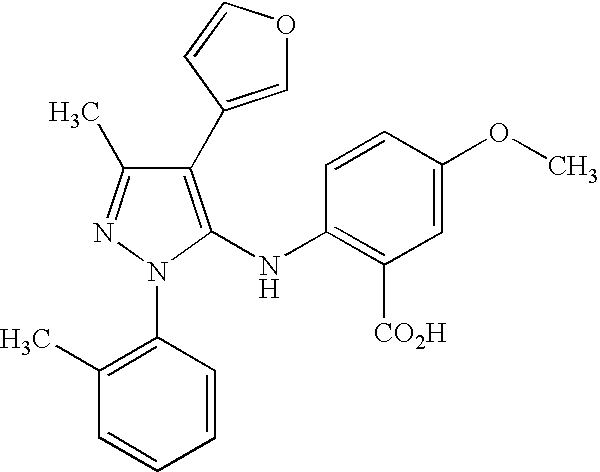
C1=CC(OC)=CC([CO2H])=C1NC1=C(C2=COC=C2)C(C)=NN1C1=C(C)C=CC=C1
